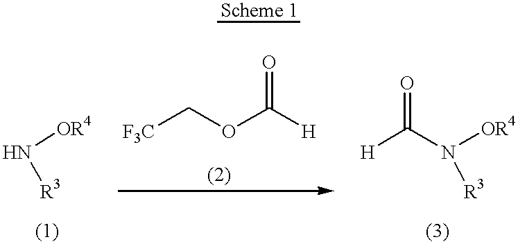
N([OR4])[R3].[F3C]COC([H])=O.[H]C(N([OR4])[R3])=O
